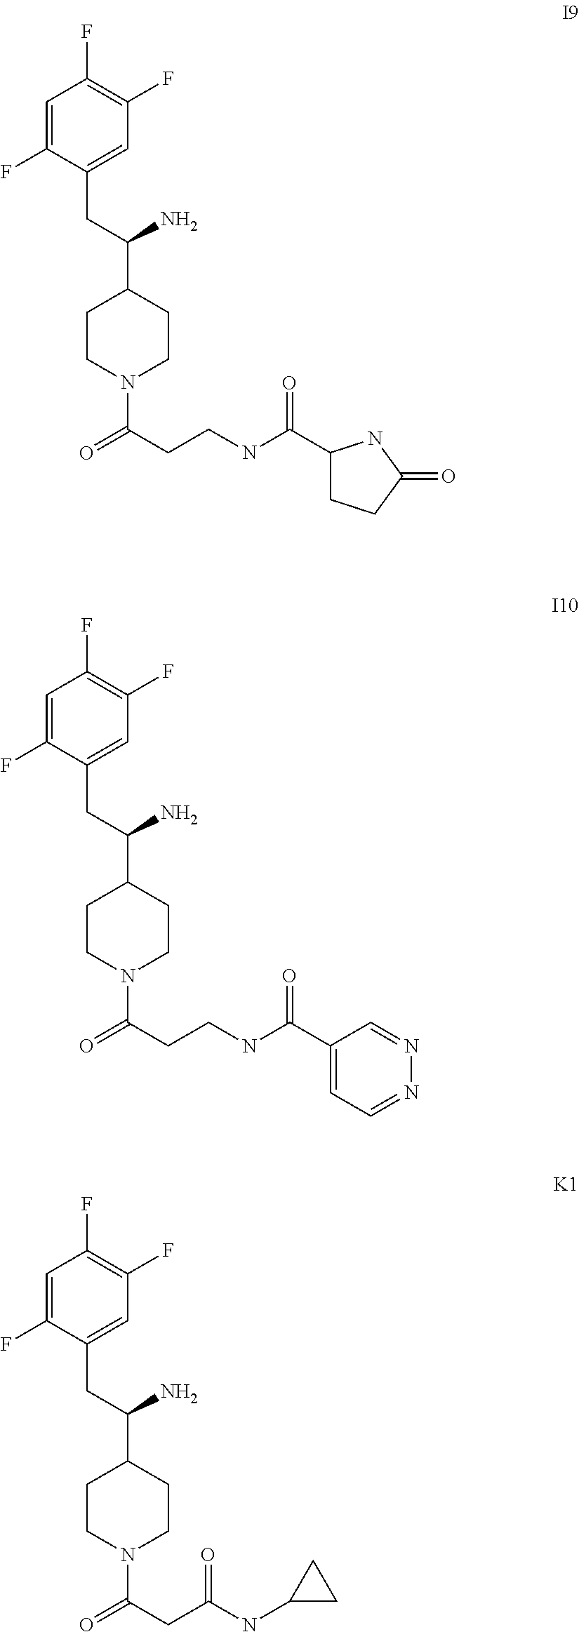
C1=C(F)C(CC(C2CCN(C(=O)CCNC(=O)C3CCC(=O)N3)CC2)N)=CC(F)=C1F.C1=C(F)C(CC(C2CCN(C(=O)CCNC(=O)C3=CC=NN=C3)CC2)N)=CC(F)=C1F.C1=C(F)C(CC(C2CCN(C(=O)CC(NC3CC3)=O)CC2)N)=CC(F)=C1F
